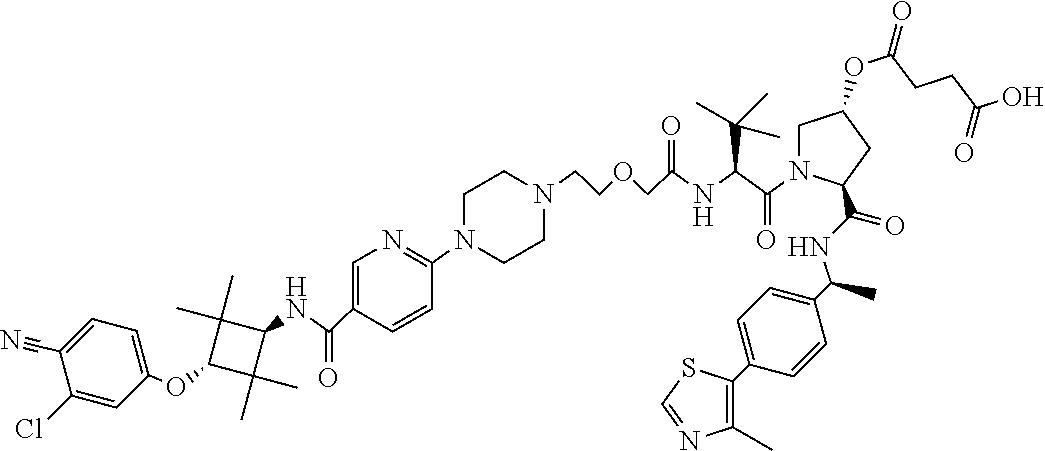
C1(NC(C2=CN=C(N3CCN(CCOCC(NC(C(=O)N4CC(OC(CCC(O)=O)=O)CC4C(NC(C)C4=CC=C(C5=C(C)N=CS5)C=C4)=O)C(C)(C)C)=O)CC3)C=C2)=O)C(C)(C)C(OC2=CC=C(C#N)C(Cl)=C2)C1(C)C
